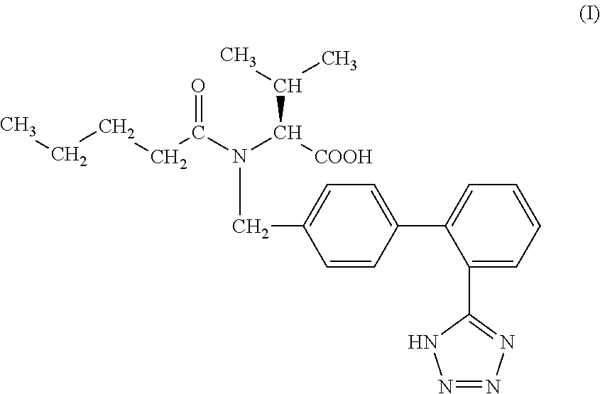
C1(C2=NN=NN2)=CC=CC=C1C1=CC=C(CN(C(CCCC)=O)C([COOH])C(C)C)C=C1
